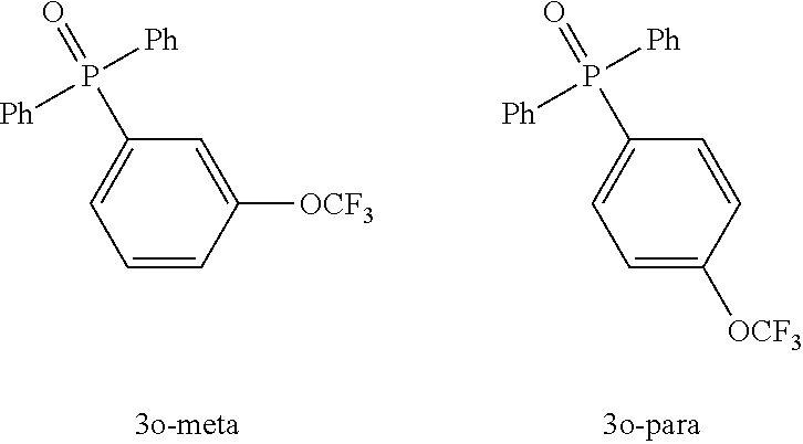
C1=CC([OCF3])=CC(P([Ph])([Ph])=O)=C1.C1=C([OCF3])C=CC(P([Ph])([Ph])=O)=C1
